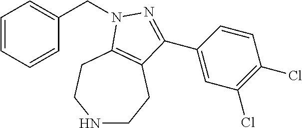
C1=CC=CC(CN2C3=C(CCNCC3)C(C3=CC(Cl)=C(Cl)C=C3)=N2)=C1
